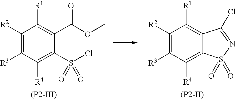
C1([R2])=C([R3])C([R4])=C(S(Cl)(=O)=O)C(C(OC)=O)=C1[R1].[(P2-III)].C1([R2])=C([R3])C([R4])=C2C(=C1[R1])C(Cl)=NS2(=O)=O.[(P2-II)]
